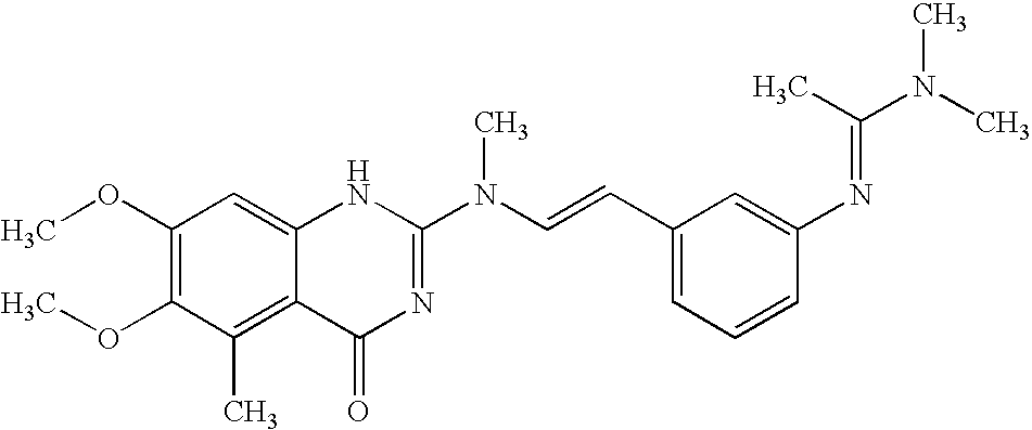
C1(OC)=C(OC)C(C)=C2C(=C1)NC(N(C=CC1=CC=CC(N=C(N(C)C)C)=C1)C)=NC2=O
